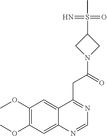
C12=CC(OC)=C(OC)C=C1N=CN=C2CC(N1CC(S(C)(=O)=N)C1)=O
